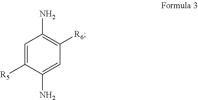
C1=C([R5])C(N)=CC([R6])=C1N
